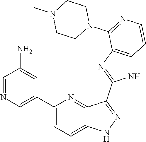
C1(C2=CN=CC(N)=C2)=CC=C2C(=N1)C(C1=NC3=C(N1)C=CN=C3N1CCN(C)CC1)=NN2
